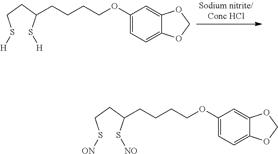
C(CCCOC1=CC=C2C(=C1)OCO2)C(S[H])CCS[H].C(CCCOC1=CC=C2C(=C1)OCO2)C(S[NO])CCS[ON]
